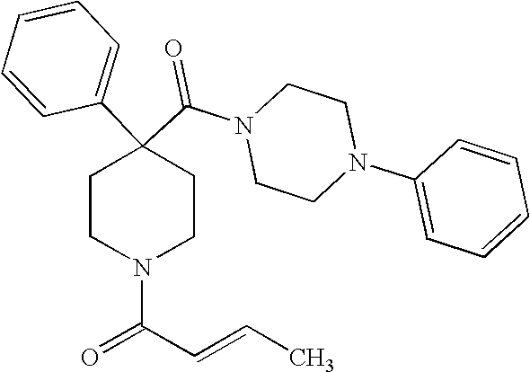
N1(C(C2(C3=CC=CC=C3)CCN(C(C=CC)=O)CC2)=O)CCN(C2=CC=CC=C2)CC1
